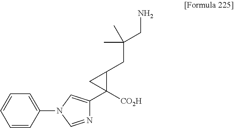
C1(N2C=NC(C3([CO2H])C(CC(CN)(C)C)C3)=C2)=CC=CC=C1
